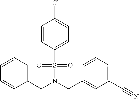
N(S(C1=CC=C(Cl)C=C1)(=O)=O)(CC1=CC(C#N)=CC=C1)CC1=CC=CC=C1
